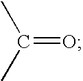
CC(C)=O
